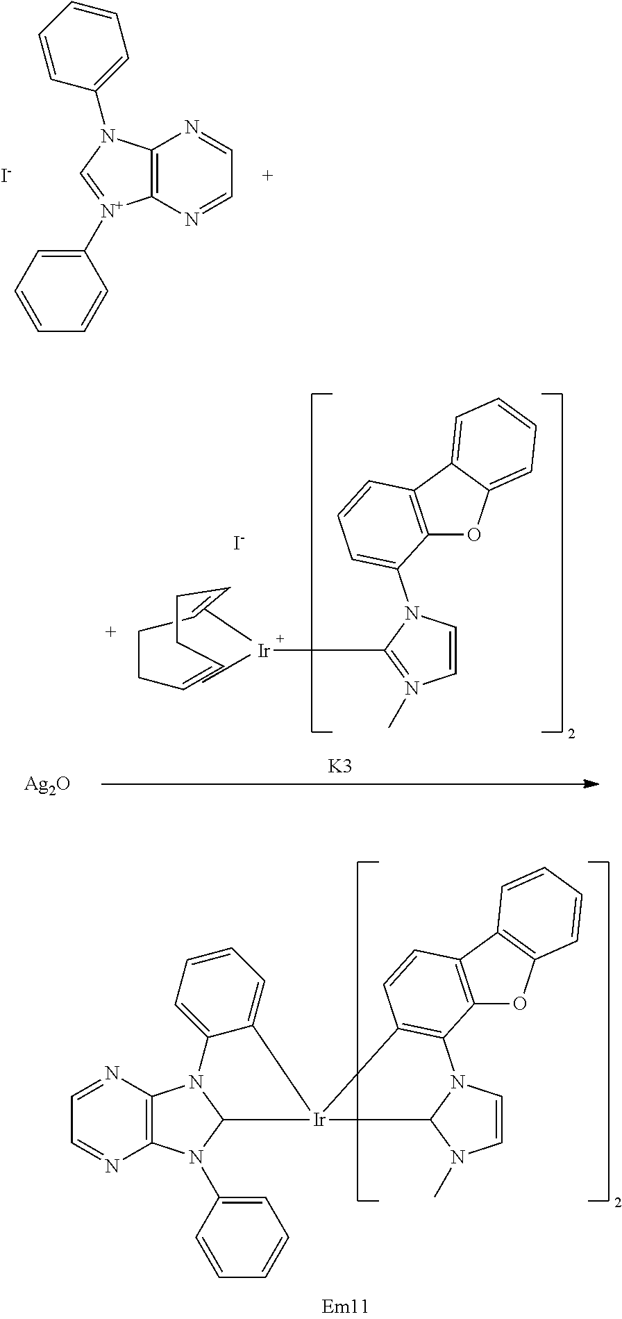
C12=C(N=CC=N1)[N+](C1=CC=CC=C1)=CN2C1=CC=CC=C1.[I-].[K3].C1CC=CCCC=C1.[I-].C1=CN(C2=CC=CC3=C2OC2=CC=CC=C23)C([Ir])=N1C.[Ag2O].C1=CN2C3=C(C=CC4=C3OC3=C4C=CC=C3)[Ir]3(C2N1C)C1=CC=CC=C1N1C2=C(N=CC=N2)N(C2=CC=CC=C2)C31
